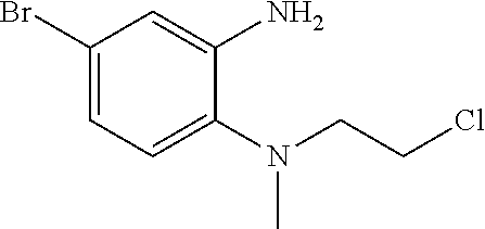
CN(CCCl)C1=CC=C(Br)C=C1N
